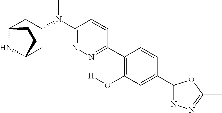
C12NC(CC(N(C3=NN=C(C4=C(O[H])C=C(C5=NN=C(C)O5)C=C4)C=C3)C)C1)CC2
